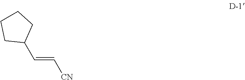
C1(C=C[CN])CCCC1
